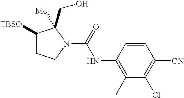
C1([TBSO])CCN(C(NC2=C(C)C(Cl)=C([CN])C=C2)=O)C1([Me])CO
